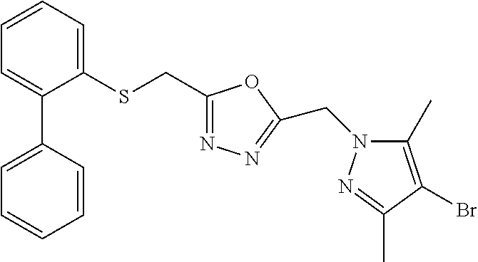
C1=CC=C(SCC2=NN=C(CN3C(C)=C(Br)C(C)=N3)O2)C(C2=CC=CC=C2)=C1
